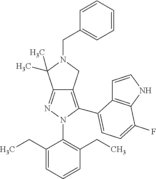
C12=NN(C3=C(CC)C=CC=C3CC)C(C3=CC=C(F)C4=C3C=CN4)=C1CN(CC1=CC=CC=C1)C2(C)C
